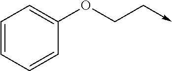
O(C1=CC=CC=C1)CC->C
